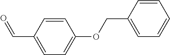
C1=CC(C=O)=CC=C1OCC1=CC=CC=C1
